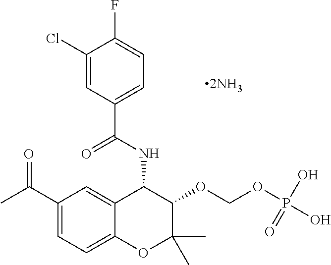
C1(Cl)=CC(C(NC2C3=CC(C(C)=O)=CC=C3OC(C)(C)C2OCOP(O)(O)=O)=O)=CC=C1F.[2NH3]
